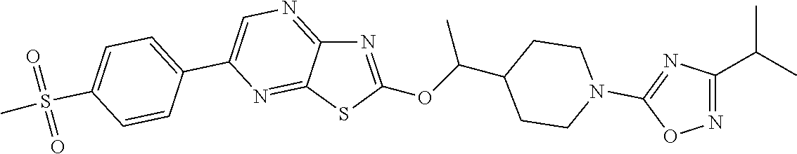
C1=C(C2=CC=C(S(=O)(=O)C)C=C2)N=C2C(=N1)N=C(OC(C1CCN(C3=NC(C(C)C)=NO3)CC1)C)S2
